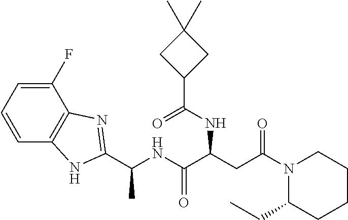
N1(C(CC(C(NC(C)C2=NC3=C(C=CC=C3F)N2)=O)NC(C2CC(C)(C)C2)=O)=O)C(CC)CCCC1
